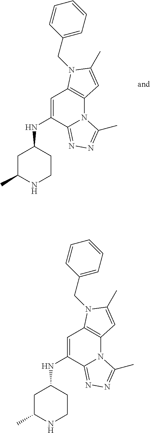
N(C1=CC2=C(N3C1=NN=C3C)C=C(C)N2CC1=CC=CC=C1)C1CC(C)NCC1.N(C1=CC2=C(N3C1=NN=C3C)C=C(C)N2CC1=CC=CC=C1)C1CC(C)NCC1
